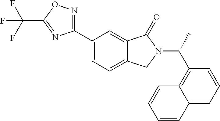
CC(N1C(=O)C2=CC(C3=NOC(C(F)(F)F)=N3)=CC=C2C1)C1=C2C(=CC=C1)C=CC=C2
